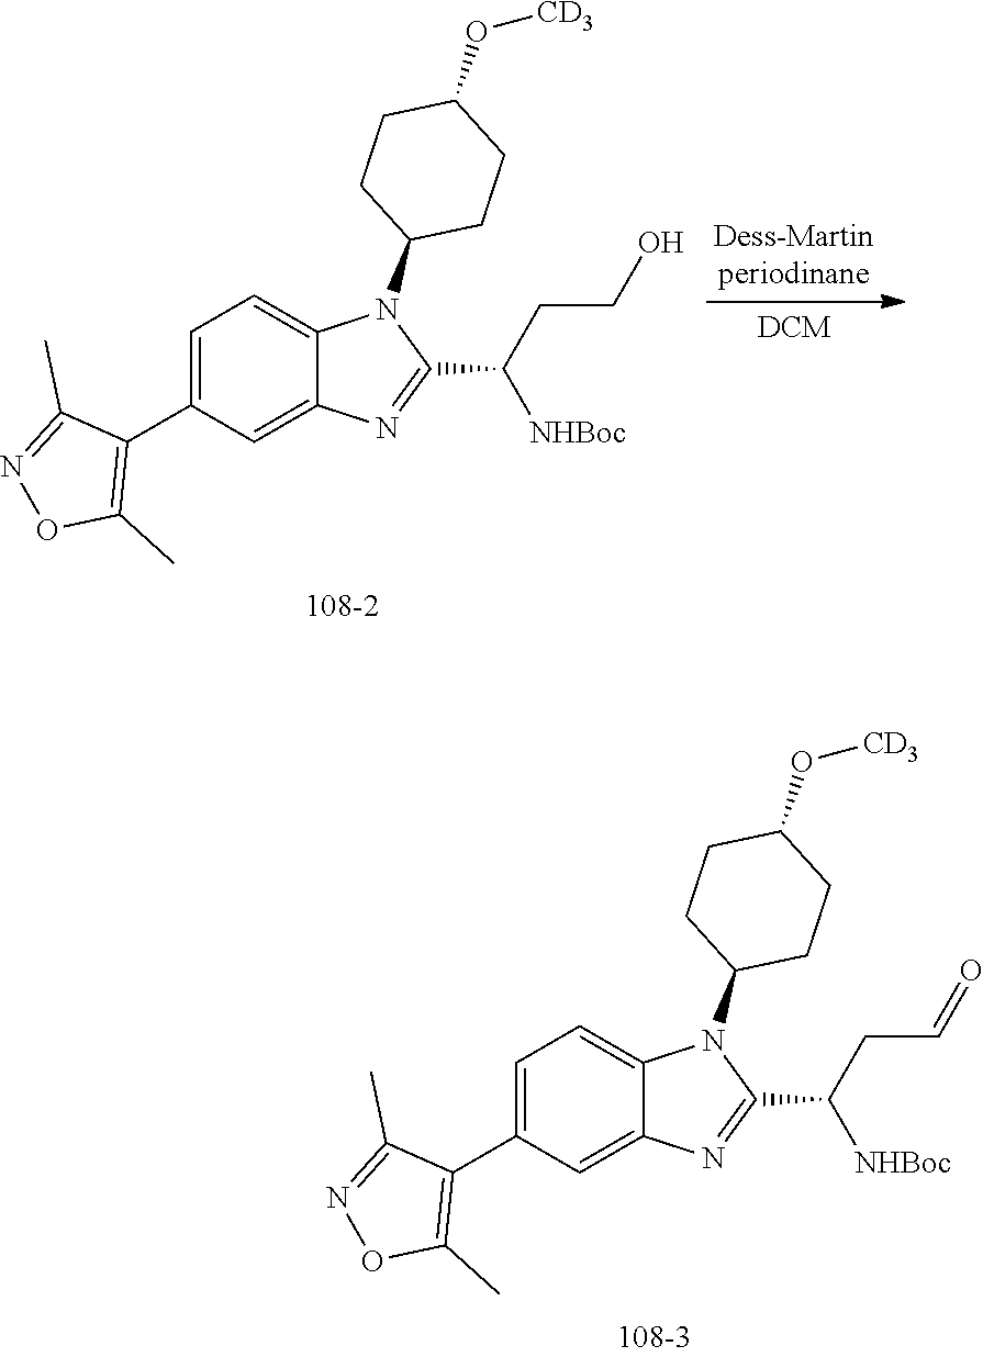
C1=C(C2=C(C)ON=C2C)C=C2C(=C1)N(C1CCC(O[CD3])CC1)C(C(CC=O)[NHBoc])=N2.C1=C(C2=C(C)ON=C2C)C=C2C(=C1)N(C1CCC(O[CD3])CC1)C(C(CCO)[NHBoc])=N2
